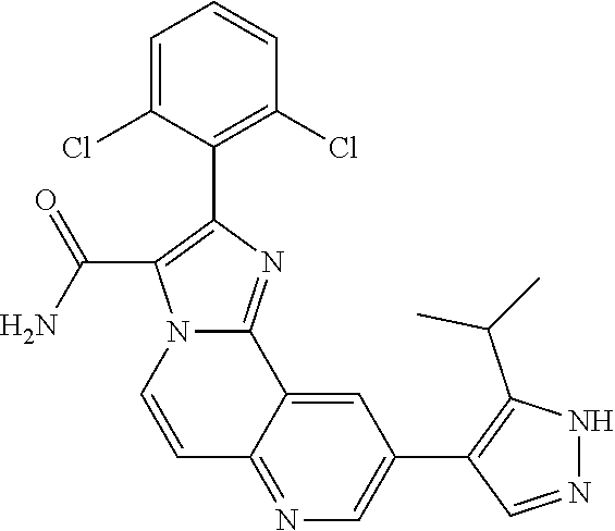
C1=C(Cl)C(C2=C(C(N)=O)N3C(=N2)C2=CC(C4=C(C(C)C)NN=C4)=CN=C2C=C3)=C(Cl)C=C1
